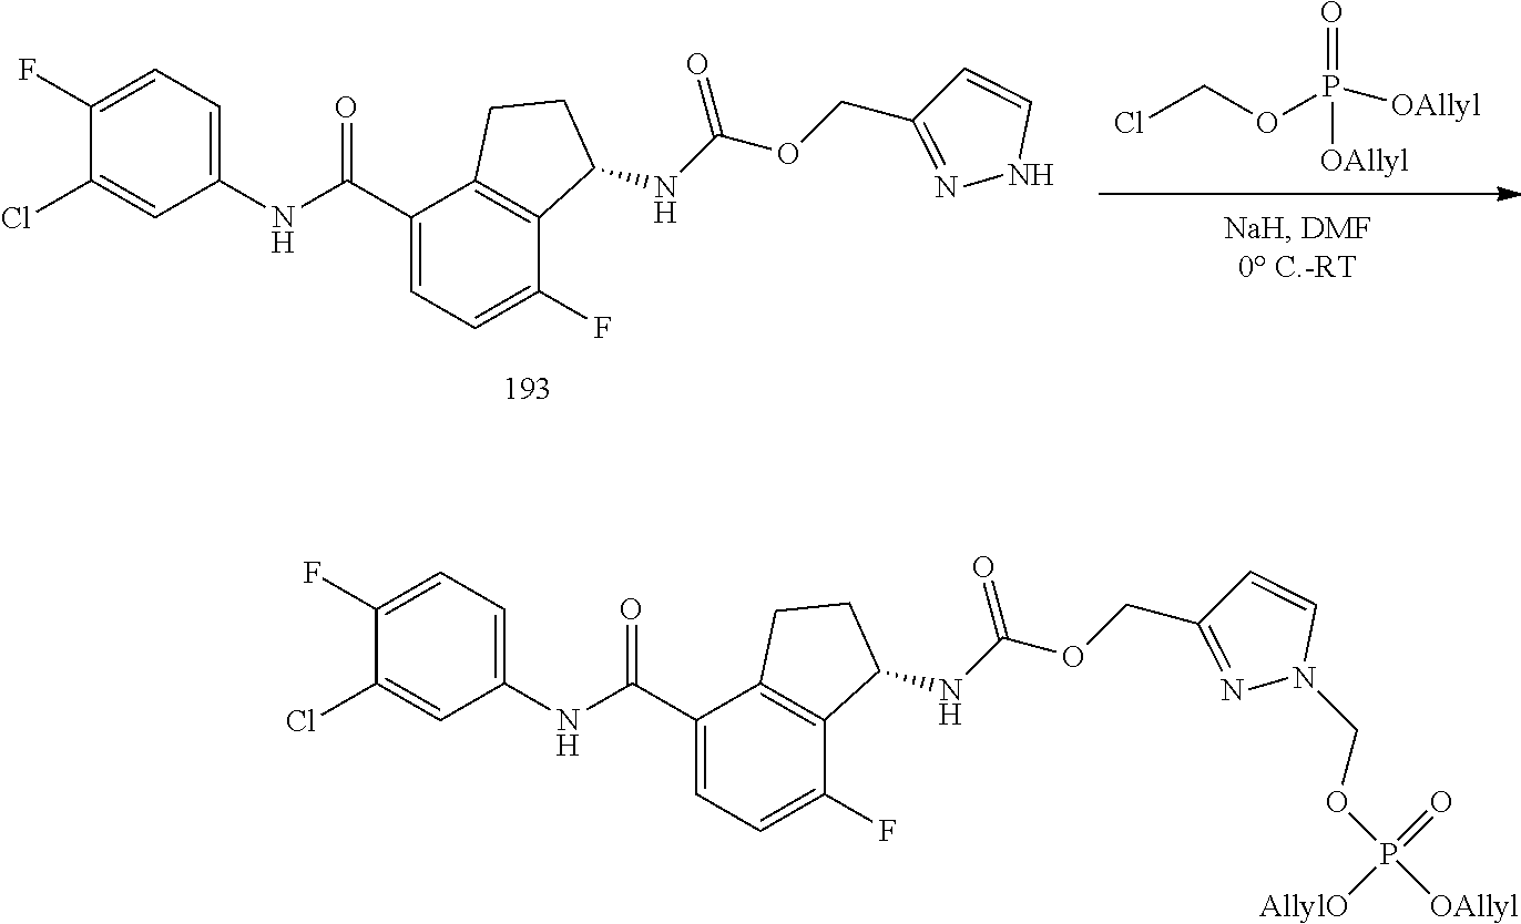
ClCOP(=O)([OAllyl])[OAllyl].C1(Cl)=CC(NC(C2=CC=C(F)C3=C2CCC3NC(OCC2=NNC=C2)=O)=O)=CC=C1F.C1(Cl)=CC(NC(C2=CC=C(F)C3=C2CCC3NC(OCC2=NN(COP([OAllyl])(=O)[AllylO])C=C2)=O)=O)=CC=C1F
